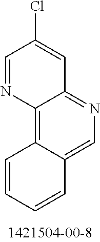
C12=C3C(=NC=C1C=CC=C2)C=C(Cl)C=N3
